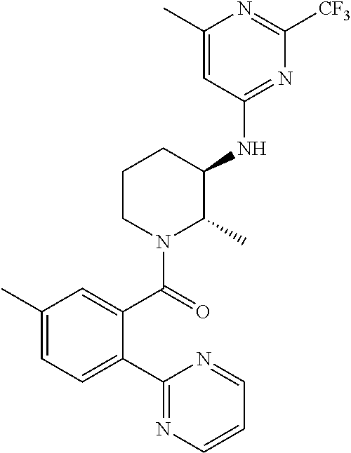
C1(C2=CC=C(C)C=C2C(N2C(C)C(NC3=NC([CF3])=NC(C)=C3)CCC2)=O)=NC=CC=N1
